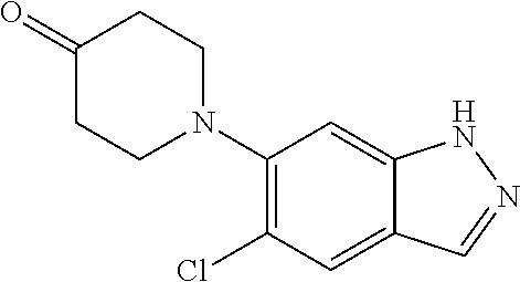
C1(N2CCC(=O)CC2)=C(Cl)C=C2C(=C1)NN=C2
